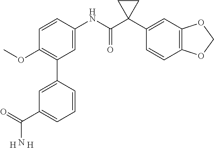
O(C1=C(C2=CC(C(=O)N)=CC=C2)C=C(NC(C2(C3=CC4=C(C=C3)OCO4)CC2)=O)C=C1)C.[H].[H]
